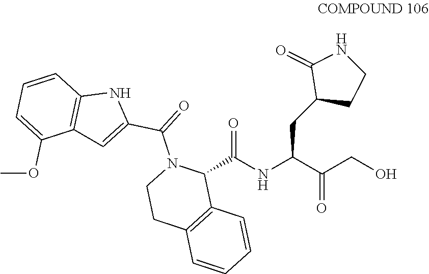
C1(C(NC(C(CO)=O)CC2CCNC2=O)=O)N(C(C2=CC3=C(N2)C=CC=C3OC)=O)CCC2=C1C=CC=C2
